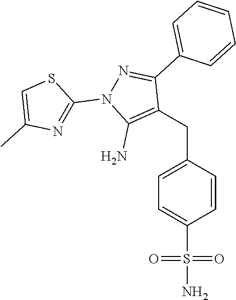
C(C1=C(N)N(C2=NC(C)=CS2)N=C1C1=CC=CC=C1)C1=CC=C(S(N)(=O)=O)C=C1
